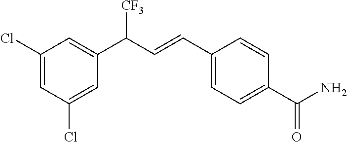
C1(Cl)=CC(Cl)=CC(C(C=CC2=CC=C(C(=O)N)C=C2)[CF3])=C1
